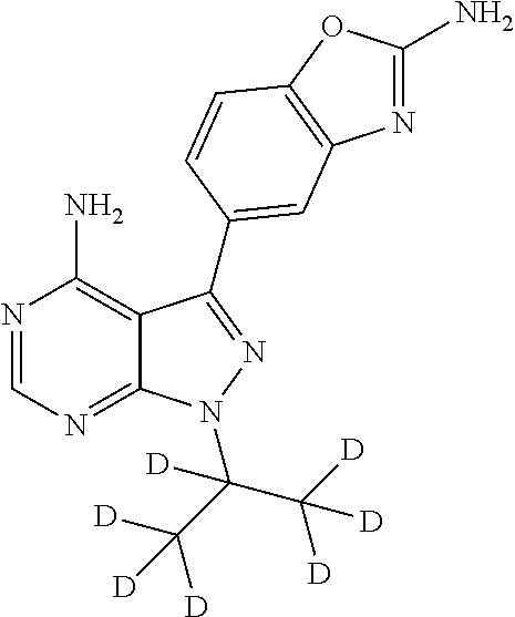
N1=CN=C2C(=C1N)C(C1=CC3=C(OC(N)=N3)C=C1)=NN2C(C([D])([D])[D])(C([D])([D])[D])[D]
